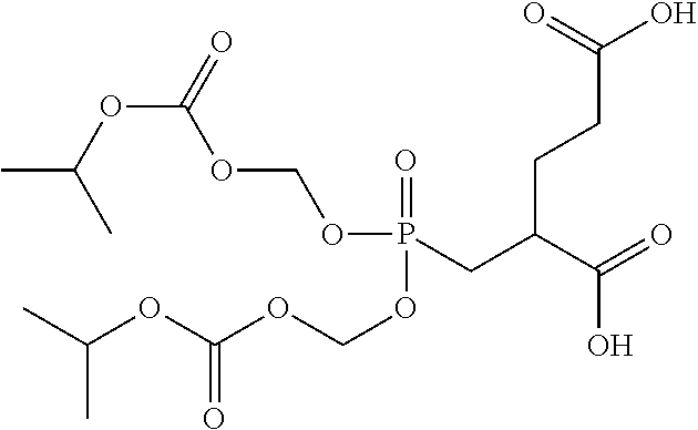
O(P(CC(C(=O)O)CCC(O)=O)(=O)OCOC(OC(C)C)=O)COC(OC(C)C)=O
